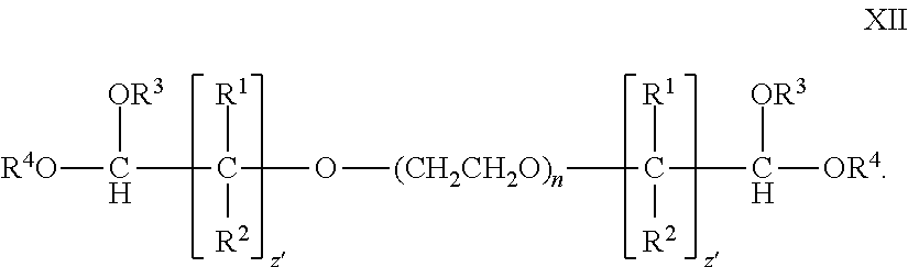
C(C(O[(CH2CH2O)n]C([R1])(C([OR4])[OR3])[R2])([R1])[R2])([OR3])[R4O]
